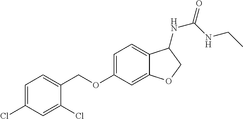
C1=C(Cl)C=C(Cl)C(COC2=CC=C3C(=C2)OCC3NC(=O)NCC)=C1
